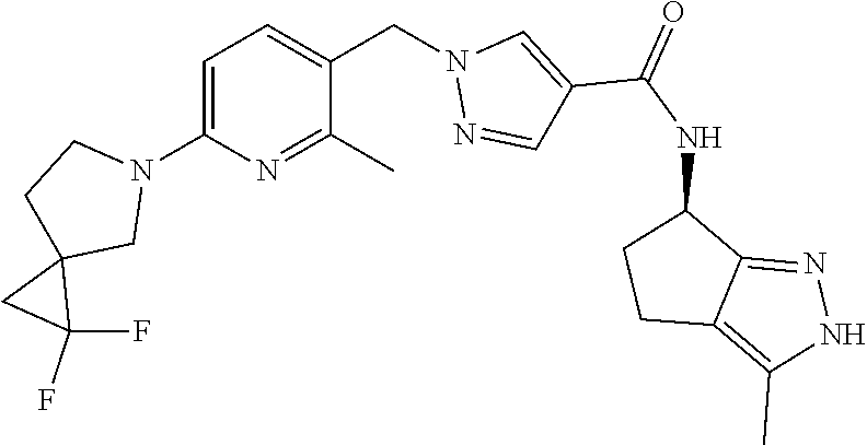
C1=C(N2CCC3(C2)CC3(F)F)N=C(C)C(CN2N=CC(C(NC3CCC4=C(C)NN=C34)=O)=C2)=C1
